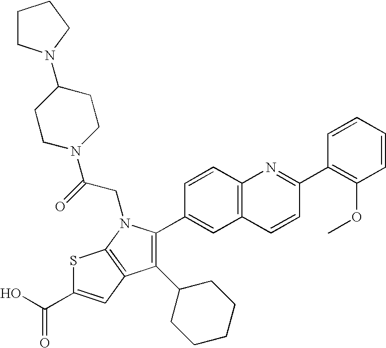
C1=CC2=C(C=C1C1=C(C3CCCCC3)C3=C(N1CC(N1CCC(N4CCCC4)CC1)=O)SC(C(O)=O)=C3)C=CC(C1=C(OC)C=CC=C1)=N2
